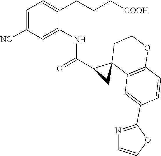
C1=C([NC])C=C(NC(C2C3(C4=C(OCC3)C=CC(C3=NC=CO3)=C4)C2)=O)C(CCC[COOH])=C1
